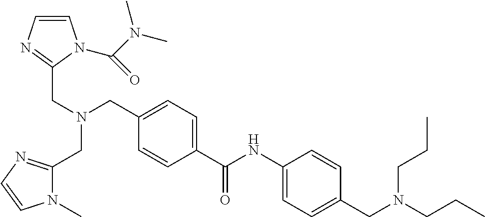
C1=C(C(NC2=CC=C(CN(CCC)CCC)C=C2)=O)C=CC(CN(CC2=NC=CN2C(N(C)C)=O)CC2=NC=CN2C)=C1
